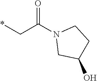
*CC(N1CC(O)CC1)=O
